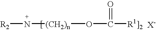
[R2]N[(CH2)n]OC([R1]2])=O
